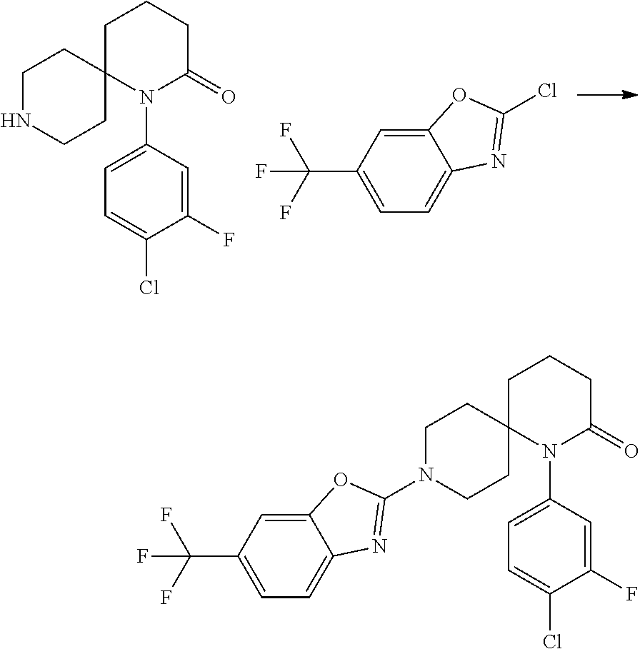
C1(C(F)(F)F)=CC=C2C(=C1)OC(Cl)=N2.C1=C(F)C(Cl)=CC=C1N1C2(CCNCC2)CCCC1=O.C1=C(F)C(Cl)=CC=C1N1C2(CCN(C3=NC4=CC=C(C(F)(F)F)C=C4O3)CC2)CCCC1=O
